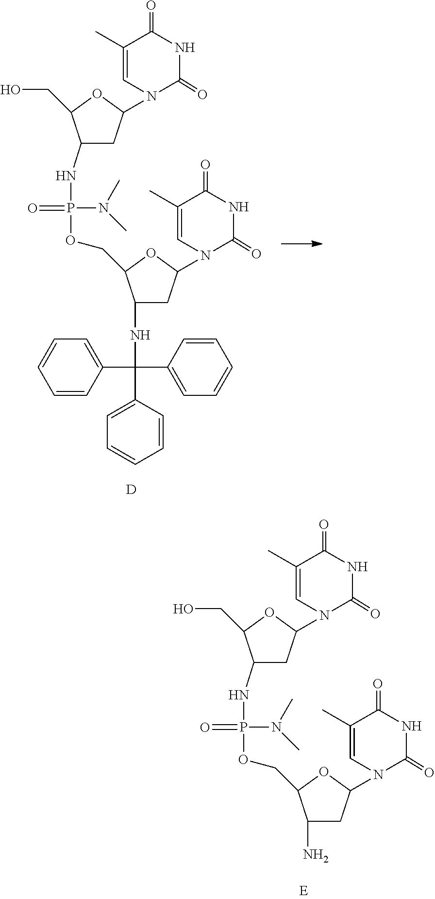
C1(NC(C2=CC=CC=C2)(C2=CC=CC=C2)C2=CC=CC=C2)CC(N2C(=O)NC(=O)C(C)=C2)OC1COP(N(C)C)(=O)NC1CC(N2C(=O)NC(=O)C(C)=C2)OC1CO.[D].C1(N)CC(N2C(=O)NC(=O)C(C)=C2)OC1COP(N(C)C)(=O)NC1CC(N2C(=O)NC(=O)C(C)=C2)OC1CO
